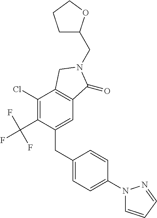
C1(Cl)=C(C(F)(F)F)C(CC2=CC=C(N3C=CC=N3)C=C2)=CC2=C1CN(CC1CCCO1)C2=O
